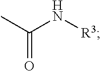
CC(N[R3])=O
